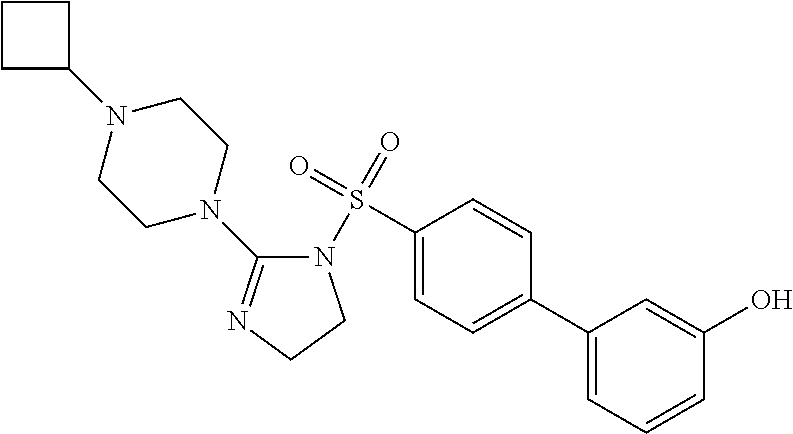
C1(S(=O)(=O)N2C(N3CCN(C4CCC4)CC3)=NCC2)=CC=C(C2=CC=CC(O)=C2)C=C1
